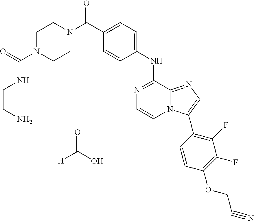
C(C1=C(C)C=C(NC2=NC=CN3C2=NC=C3C2=C(F)C(F)=C(OCC#N)C=C2)C=C1)(=O)N1CCN(C(=O)NCCN)CC1.[H]C(O)=O
